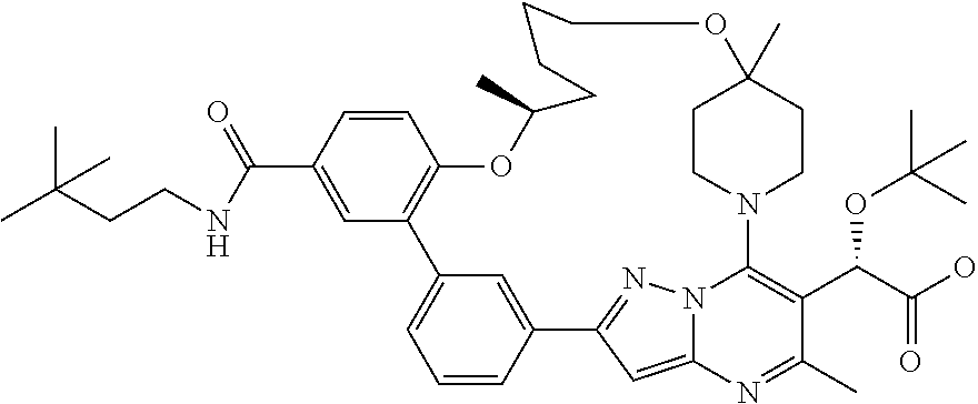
C12=CC=CC(=C1)C1=NN3C(=C1)N=C(C)C(C(C(=O)O)OC(C)(C)C)=C3N1CCC(C)(CC1)OCCCCC(C)OC1=C2C=C(C(NCCC(C)(C)C)=O)C=C1
